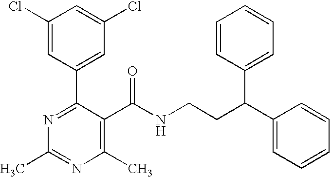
C1(Cl)=CC(C2=NC(C)=NC(C)=C2C(NCCC(C2=CC=CC=C2)C2=CC=CC=C2)=O)=CC(Cl)=C1
